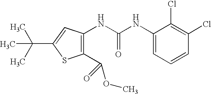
C1(C(OC)=O)=C(NC(NC2=CC=CC(Cl)=C2Cl)=O)C=C(C(C)(C)C)S1
